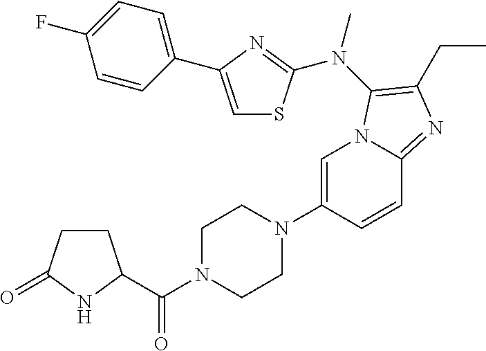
C1=C(N2CCN(C(=O)C3CCC(=O)N3)CC2)C=CC2=NC(CC)=C(N(C)C3=NC(C4=CC=C(F)C=C4)=CS3)N12
